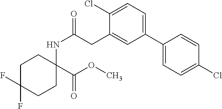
C1C(F)(F)CCC(NC(CC2=CC(C3=CC=C(Cl)C=C3)=CC=C2Cl)=O)(C(OC)=O)C1
